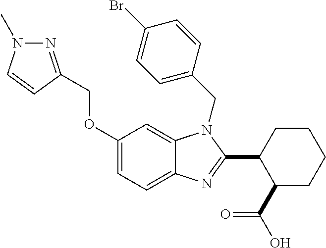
N1=C(COC2=CC=C3C(=C2)N(CC2=CC=C(Br)C=C2)C(C2C(C(O)=O)CCCC2)=N3)C=CN1C
